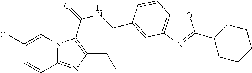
C1(Cl)=CN2C(=NC(CC)=C2C(=O)NCC2=CC3=C(OC(C4CCCCC4)=N3)C=C2)C=C1
